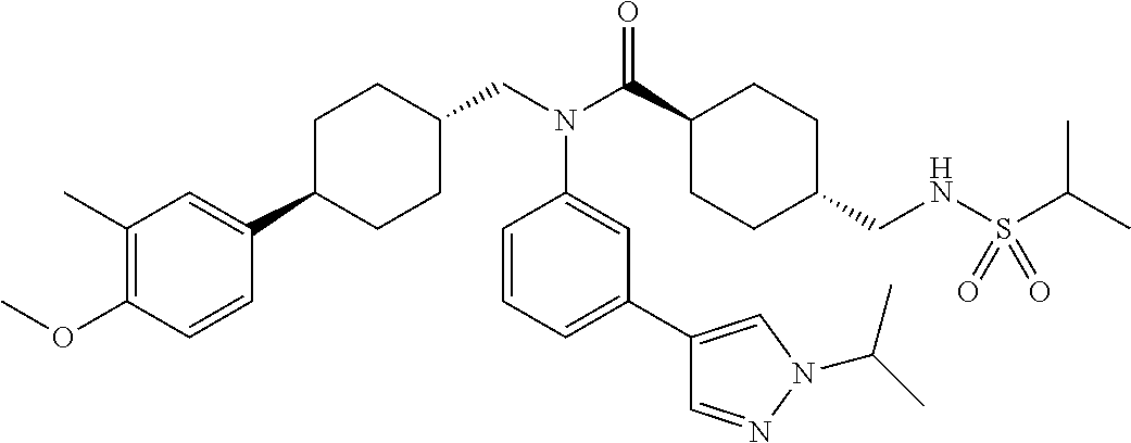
C1(C)=C(OC)C=CC(C2CCC(CN(C(C3CCC(CNS(C(C)C)(=O)=O)CC3)=O)C3=CC(C4=CN(C(C)C)N=C4)=CC=C3)CC2)=C1
